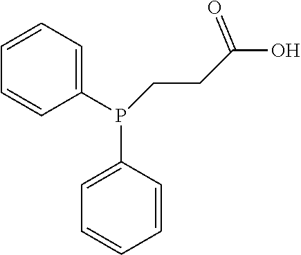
C1=CC=C(P(CCC(O)=O)C2=CC=CC=C2)C=C1
